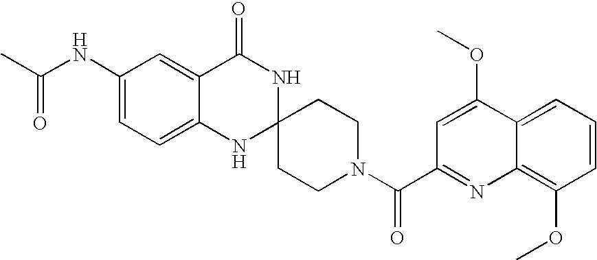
C1(NC(C)=O)=CC=C2C(=C1)C(=O)NC1(N2)CCN(C(=O)C2=NC3=C(OC)C=CC=C3C(OC)=C2)CC1
